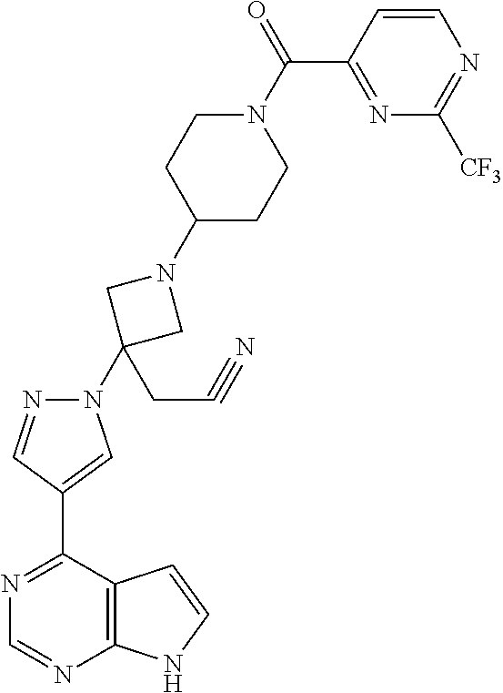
N1=C(C2=CN(C3(CC#N)CN(C4CCN(C(C5=NC([CF3])=NC=C5)=O)CC4)C3)N=C2)C2=C(N=C1)NC=C2
